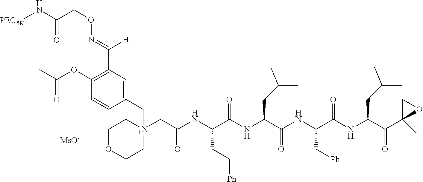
C(C1=C(OC(C)=O)C=CC(C[N+]2(CC(NC(C(NC(C(NC(C(NC(C(C3(C)OC3)=O)CC(C)C)=O)C[Ph])=O)CC(C)C)=O)CC[Ph])=O)CCOCC2)=C1)([H])=NOCC(N[PEG5K])=O.[MsO-]
